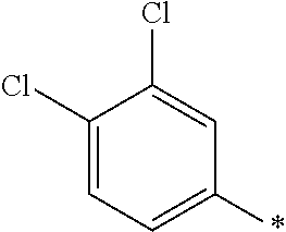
C1(Cl)=CC=C(*)C=C1Cl
